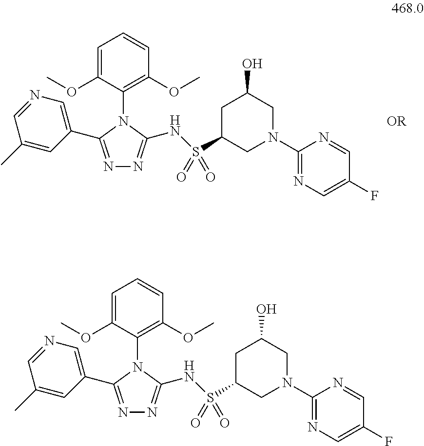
N1=C(C2=CN=CC(C)=C2)N(C2=C(OC)C=CC=C2OC)C(NS(C2CN(C3=NC=C(F)C=N3)CC(O)C2)(=O)=O)=N1.[OR].N1=C(C2=CN=CC(C)=C2)N(C2=C(OC)C=CC=C2OC)C(NS(C2CN(C3=NC=C(F)C=N3)CC(O)C2)(=O)=O)=N1
